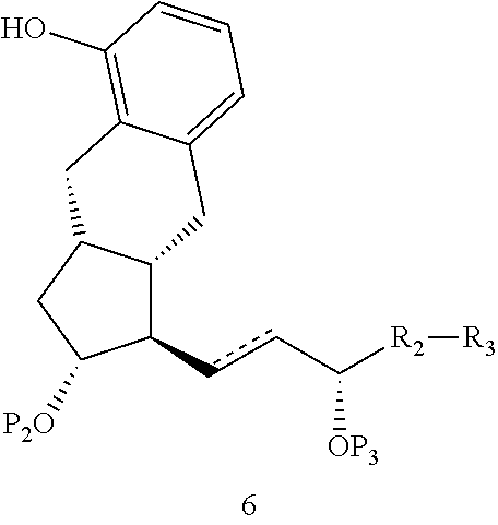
C12C(ccC([R2][R3])[OP3])C([P2O])CC1CC1=C(O)C=CC=C1C2
